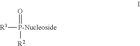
[R1][P-Nucleoside]([R2])=O
